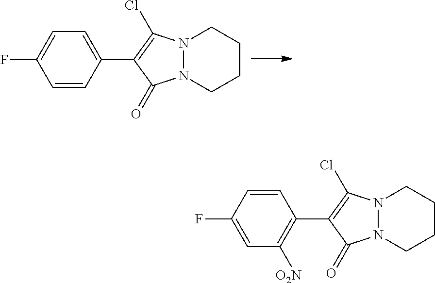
C1=CC(C2=C(Cl)N3N(C2=O)CCCC3)=CC=C1F.C1=C(F)C=CC(C2=C(Cl)N3N(C2=O)CCCC3)=C1[O2N]
